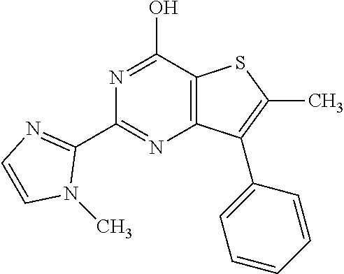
N1=C(O)C2=C(N=C1C1=NC=CN1C)C(C1=CC=CC=C1)=C(C)S2
